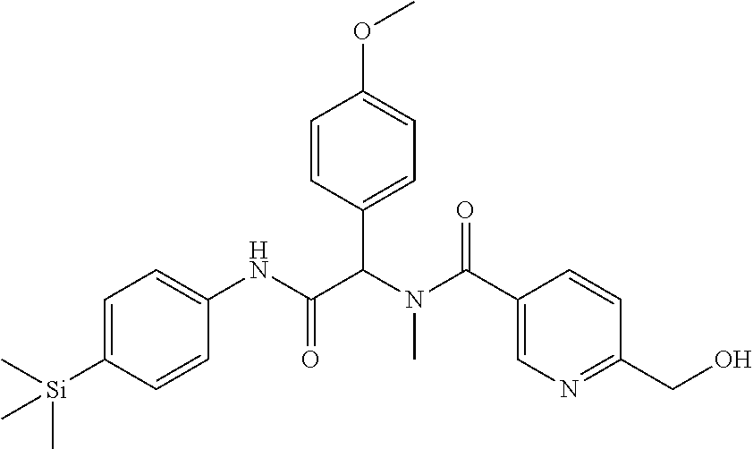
C1=C([Si](C)(C)C)C=CC(NC(C(N(C(=O)C2=CN=C(CO)C=C2)C)C2=CC=C(OC)C=C2)=O)=C1
